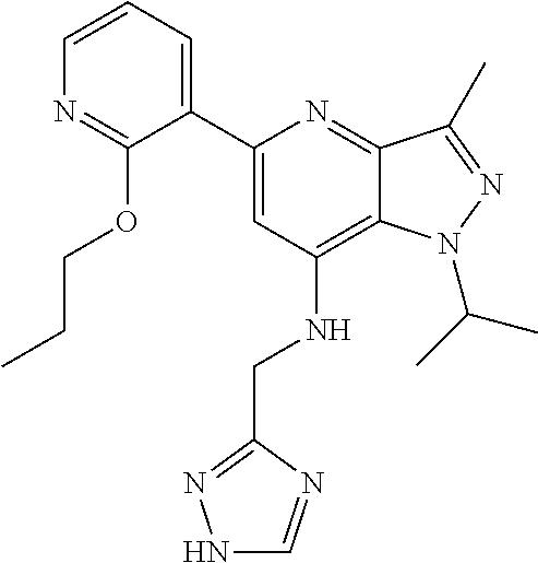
C1(C2=CC(NCC3=NNC=N3)=C3C(=N2)C(C)=NN3C(C)C)=CC=CN=C1OCCC
